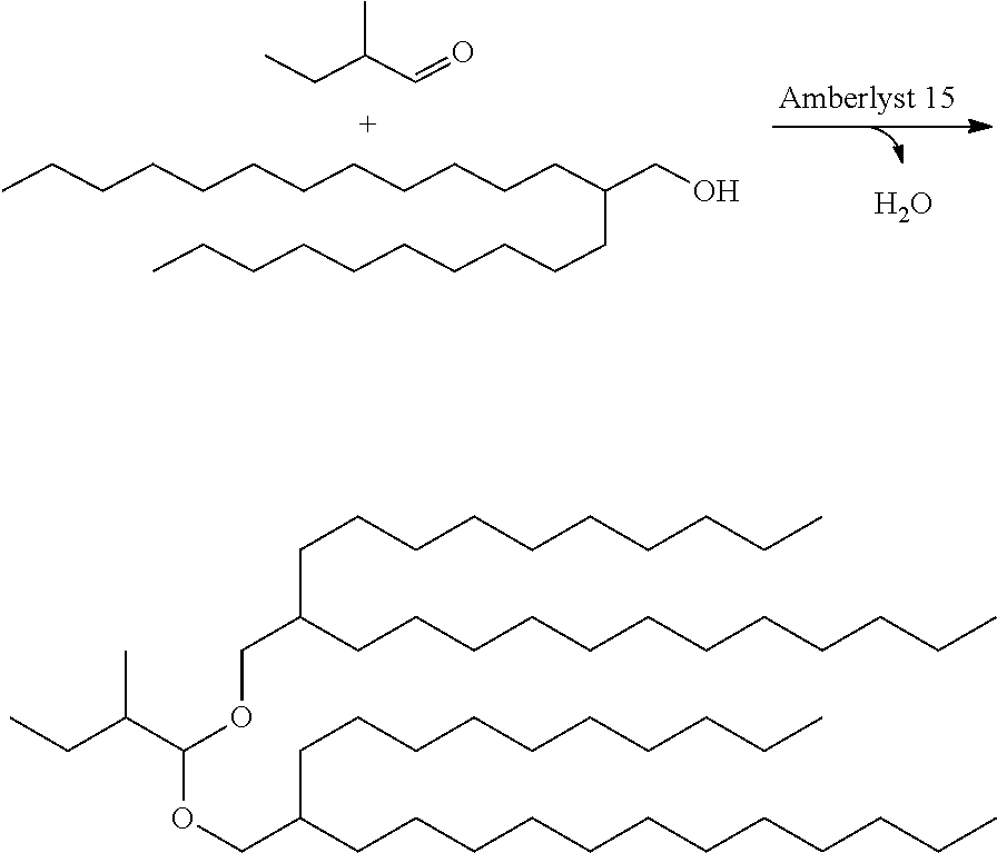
O.CCCCCCCCCCCCC(CO)CCCCCCCCCC.CCC(C=O)C.CCCCCCCCCCCCC(COC(OCC(CCCCCCCCCCCC)CCCCCCCCCC)C(CC)C)CCCCCCCCCC
